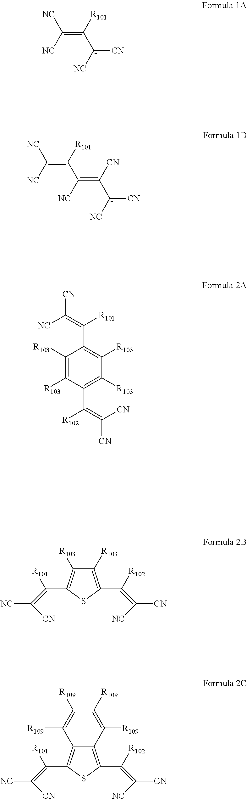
C(=C([R101])[C-]([CN])[NC])([NC])[NC].C(=C([R101])C(=C([CN])[C-]([CN])[NC])[NC])([NC])[NC].C1([R103])=C([R103])C(C(=C([CN])[CN])[R102])=C([R103])C([R103])=C1C(=C([NC])[CN])[R101].C1([R103])=C(C([R102])=C([NC])[CN])SC(C([R101])=C([CN])[NC])=C1[R103].C12=C(C([R101])=C([CN])[NC])SC(C([R102])=C([NC])[CN])=C1C([R109])=C([R109])C([R109])=C2[R109]
